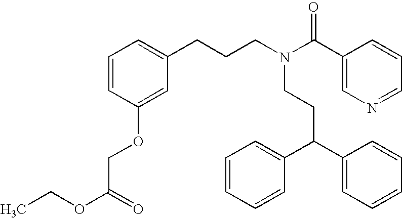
N(CCC(C1=CC=CC=C1)C1=CC=CC=C1)(CCCC1=CC=CC(OCC(OCC)=O)=C1)C(C1=CN=CC=C1)=O
